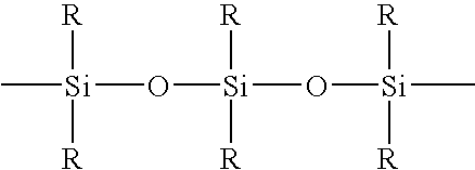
[R][Si]([R])(C)O[Si](O[Si]([R])([R])C)([R])[R]
